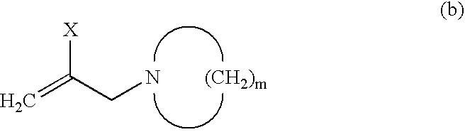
[X]C(CN)=C.[(CH2)m]
